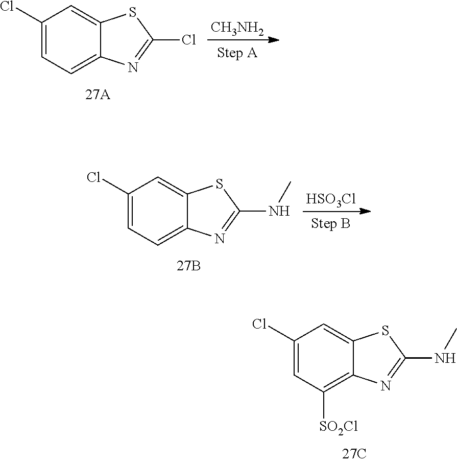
C1(Cl)=CC([SO2Cl])=C2C(=C1)SC(NC)=N2.C1(Cl)=CC=C2C(=C1)SC(Cl)=N2.[CH3NH2].C1(Cl)=CC=C2C(=C1)SC(NC)=N2.[HSO3Cl]
